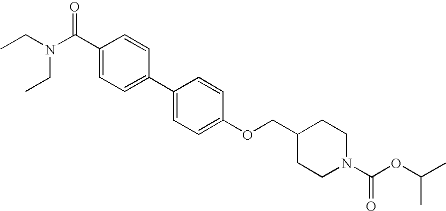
C(C1=CC=C(C2=CC=C(OCC3CCN(C(OC(C)C)=O)CC3)C=C2)C=C1)(N(CC)CC)=O
